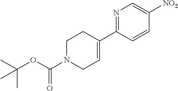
C1=C([NO2])C=CC(C2=CCN(C(=O)OC(C)(C)C)CC2)=N1
